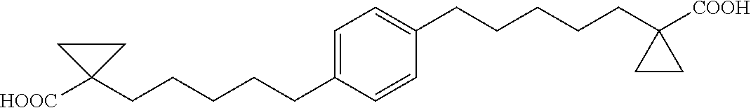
C(CCCCC1=CC=C(CCCCCC2([COOH])CC2)C=C1)C1([HOOC])CC1
